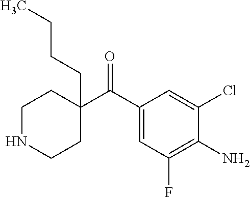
C1(C(C2=CC(F)=C(N)C(Cl)=C2)=O)(CCCC)CCNCC1
